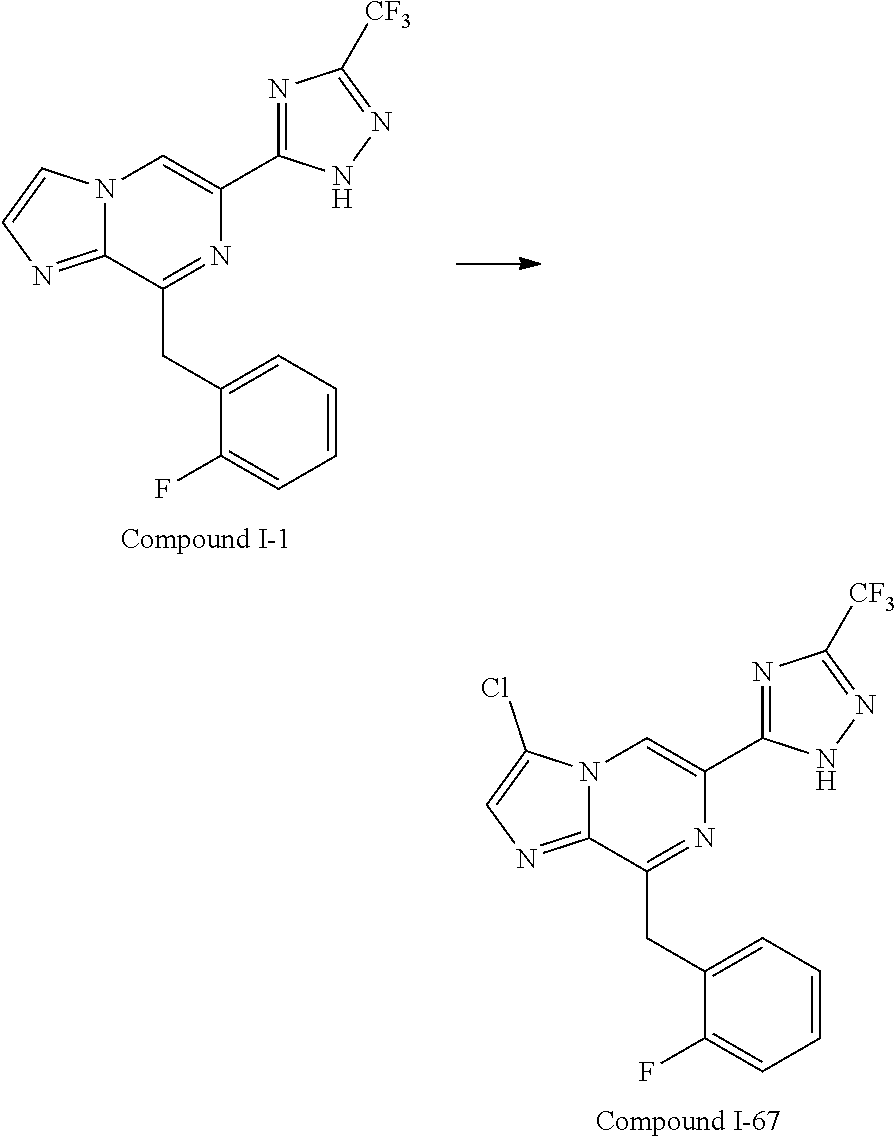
N12C(=NC=C1)C(CC1=CC=CC=C1F)=NC(C1=NC([CF3])=NN1)=C2.N12C(=NC=C1Cl)C(CC1=CC=CC=C1F)=NC(C1=NC([CF3])=NN1)=C2
